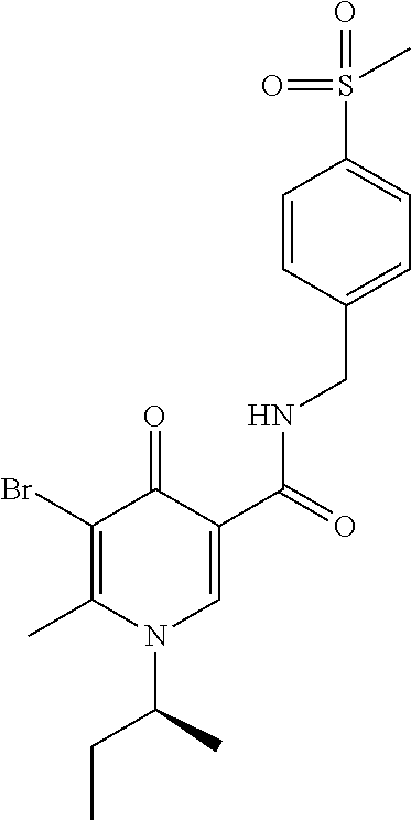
BrC1=C(C)N(C(C)CC)C=C(C(=O)NCC2=CC=C(S(C)(=O)=O)C=C2)C1=O
